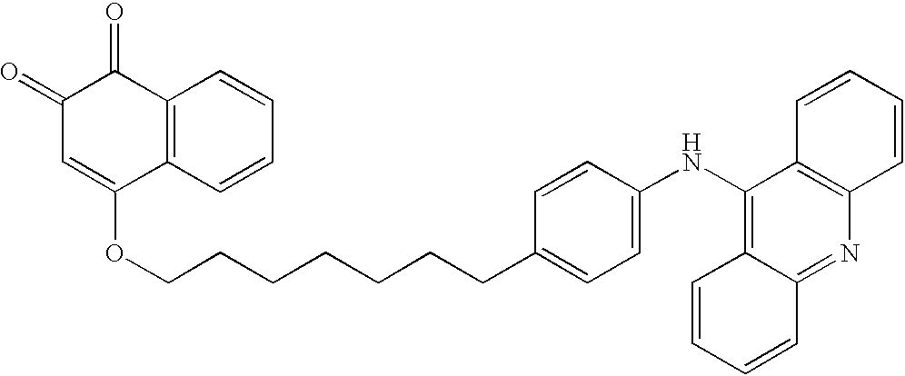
C1(=O)C=C(OCCCCCCCC2=CC=C(NC3=C4C(=NC5=C3C=CC=C5)C=CC=C4)C=C2)C2=C(C1=O)C=CC=C2
